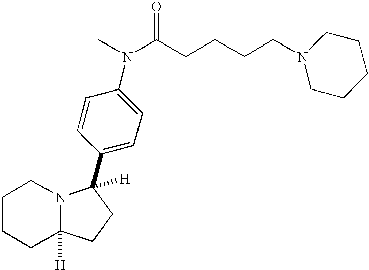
C1CCC2([H])N(C1)C([H])(C1=CC=C(N(C(CCCCN3CCCCC3)=O)C)C=C1)CC2
